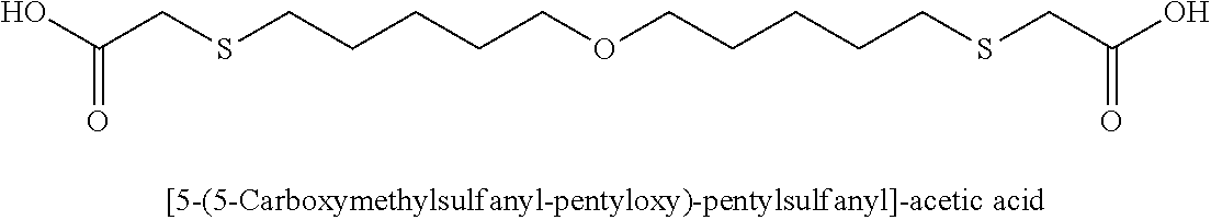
C(COCCCCCSCC(=O)O)CCCSCC(=O)O
